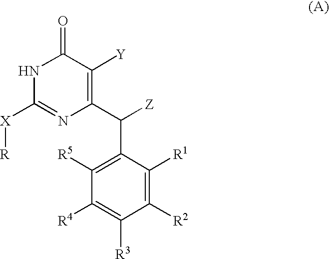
C1(C([Z])C2=C([R5])C([R4])=C([R3])C([R2])=C2[R1])=C([Y])C(=O)NC([X][R])=N1
